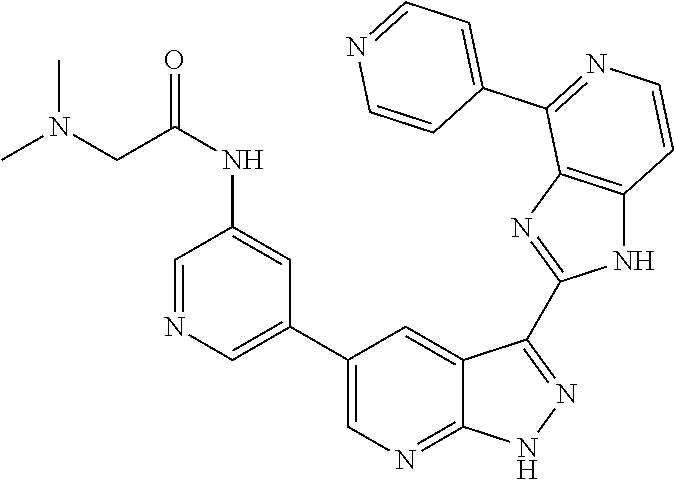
C1=NC=C(C2=CN=C3C(=C2)C(C2=NC4=C(N2)C=CN=C4C2=CC=NC=C2)=NN3)C=C1NC(=O)CN(C)C
